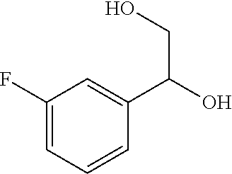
C1(F)=CC=CC(C(O)CO)=C1
